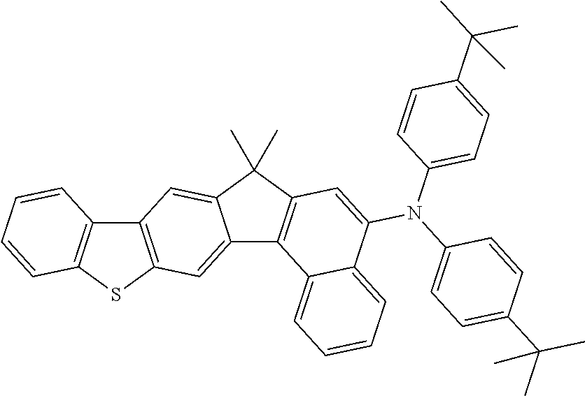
C12=C(SC3=C1C=CC=C3)C=C1C(=C2)C(C)(C)C2=C1C1=CC=CC=C1C(N(C1=CC=C(C(C)(C)C)C=C1)C1=CC=C(C(C)(C)C)C=C1)=C2
